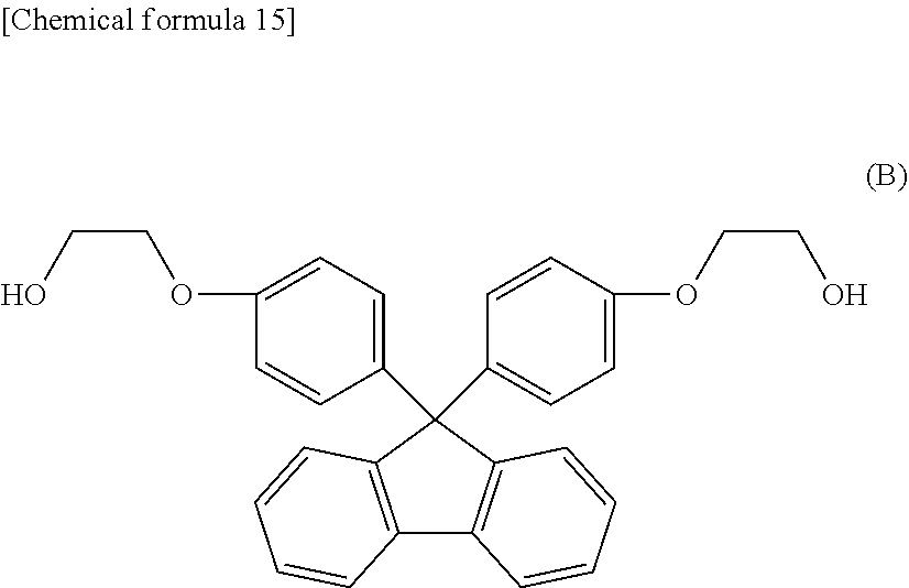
C(COC1=CC=C(C2(C3=CC=C(OCCO)C=C3)C3=C(C4=C2C=CC=C4)C=CC=C3)C=C1)O
